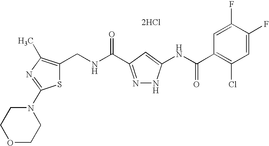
C(NC(=O)C1=NNC(NC(C2=C(Cl)C=C(F)C(F)=C2)=O)=C1)C1=C(C)N=C(N2CCOCC2)S1.[2HCl]
